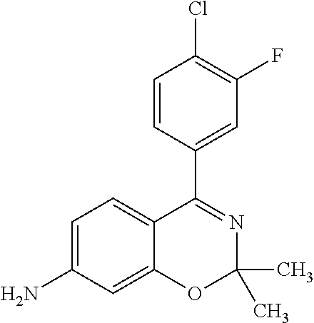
C1=CC(C2=NC(C)(C)OC3=CC(N)=CC=C23)=CC(F)=C1Cl
